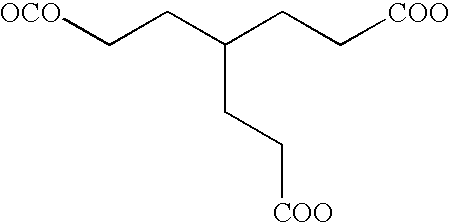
[OCO]CCC(CC[COO])CC[COO]
